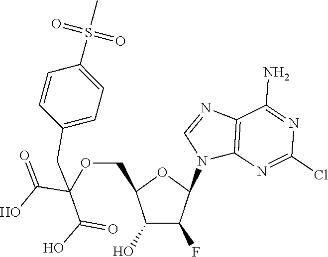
C12=C(N=C(Cl)N=C1N)N(C1OC(COC(C(=O)O)(C(O)=O)CC3=CC=C(S(=O)(=O)C)C=C3)C(O)C1F)C=N2
